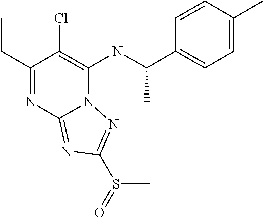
C1(CC)=NC2=NC(S(=O)C)=NN2C(NC(C2=CC=C(C)C=C2)C)=C1Cl
